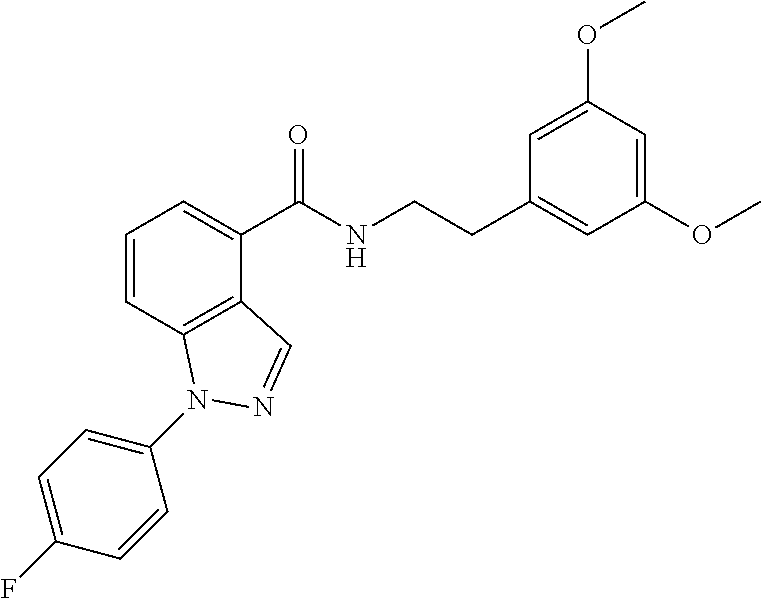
C1=CC2=C(C(C(NCCC3=CC(OC)=CC(OC)=C3)=O)=C1)C=NN2C1=CC=C(F)C=C1
